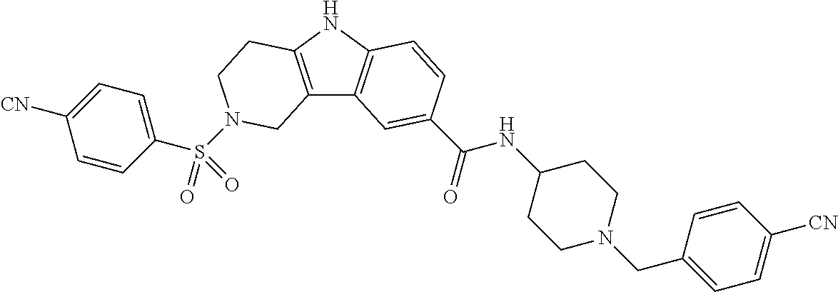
C1(S(N2CCC3=C(C4=C(N3)C=CC(C(=O)NC3CCN(CC5=CC=C([CN])C=C5)CC3)=C4)C2)(=O)=O)=CC=C([CN])C=C1
